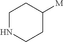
C1NCCC([M])C1
